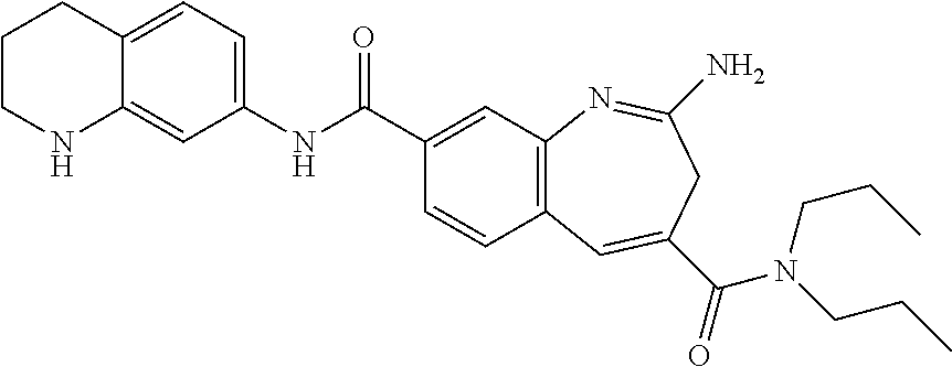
C1NC2=CC(NC(C3=CC4=C(C=C3)C=C(C(=O)N(CCC)CCC)CC(N)=N4)=O)=CC=C2CC1
